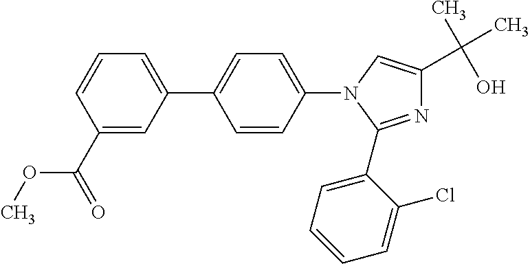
N1=C(C2=CC=CC=C2Cl)N(C2=CC=C(C3=CC=CC(C(=O)OC)=C3)C=C2)C=C1C(C)(O)C
